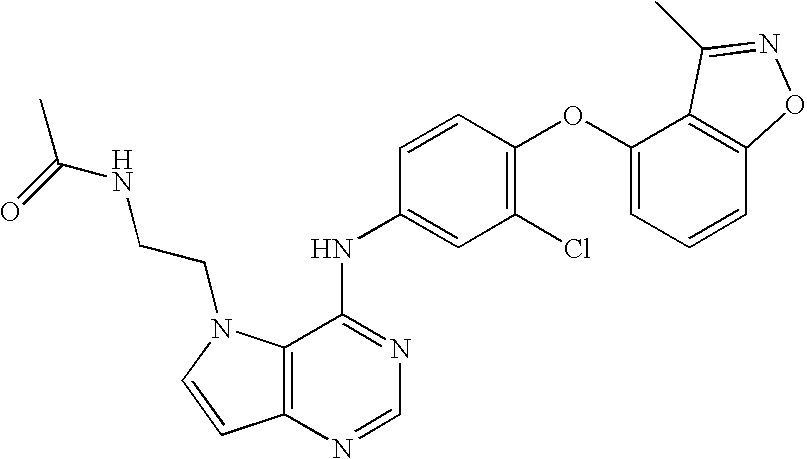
C12=C(N=CN=C1NC1=CC(Cl)=C(OC3=CC=CC4=C3C(C)=NO4)C=C1)C=CN2CCNC(C)=O
